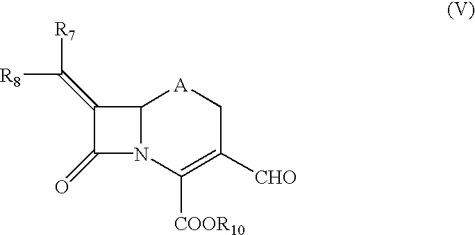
C12N(C([COOR10])=C([CHO])C[A]1)C(=O)C2=C([R8])[R7]
